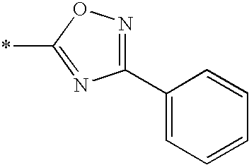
C1(C2=CC=CC=C2)=NOC(*)=N1
